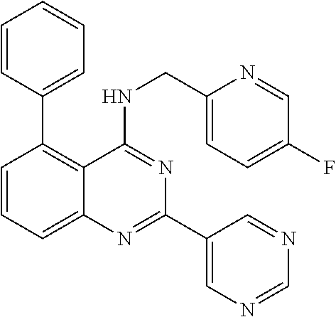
C1=CC=CC=C1C1=C2C(=CC=C1)N=C(C1=CN=CN=C1)N=C2NCC1=CC=C(F)C=N1
